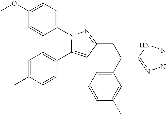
N1(C2=CC=C(OC)C=C2)C(C2=CC=C(C)C=C2)=CC(CC(C2=NN=NN2)C2=CC=CC(C)=C2)=N1
